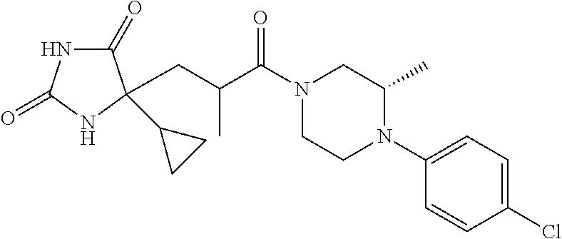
C1(=O)NC(=O)NC1(C1CC1)CC(C(N1CCN(C2=CC=C(Cl)C=C2)C(C)C1)=O)C
